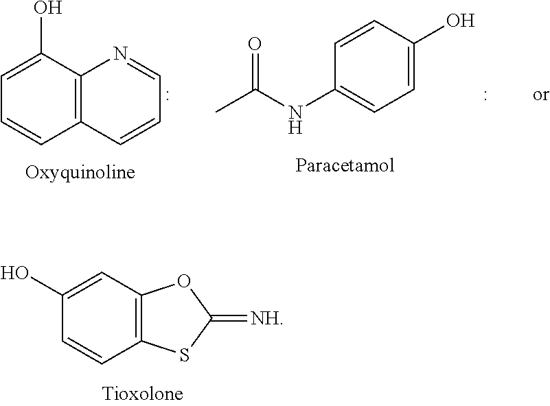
C1(O)=CC2=C(C=C1)SC(=[NH])O2.C1=C(O)C2=C(C=C1)C=CC=N2.C1=CC(O)=CC=C1NC(C)=O
